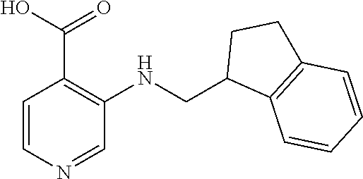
C1=CN=CC(NCC2C3=C(CC2)C=CC=C3)=C1C(O)=O
